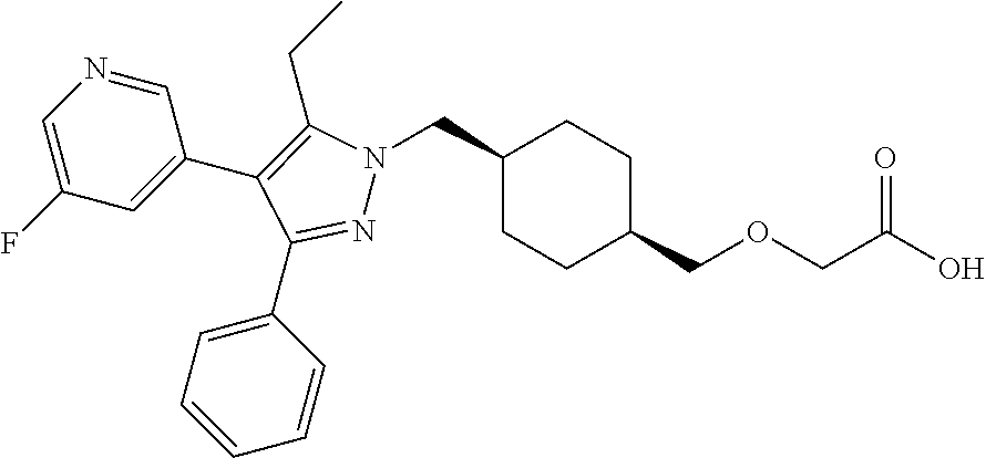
C1(CN2N=C(C3=CC=CC=C3)C(C3=CC(F)=CN=C3)=C2CC)CCC(COCC(O)=O)CC1
